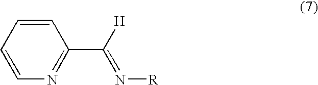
C1(C(=N[R])[H])=NC=CC=C1
